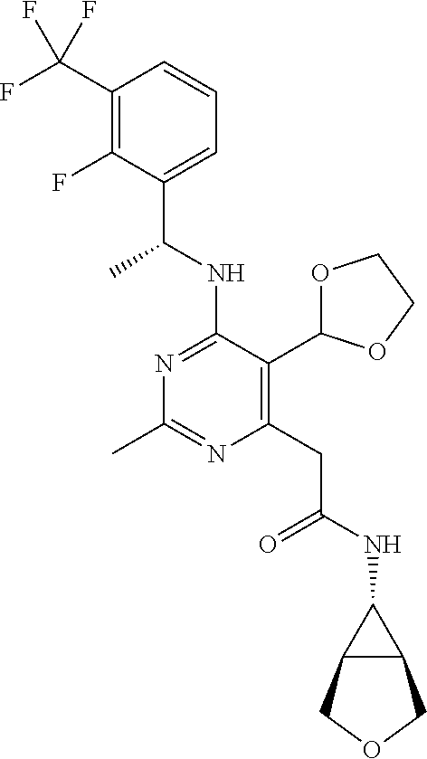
N1=C(NC(C)C2=CC=CC(C(F)(F)F)=C2F)C(C2OCCO2)=C(CC(=O)NC2C3C2COC3)N=C1C
